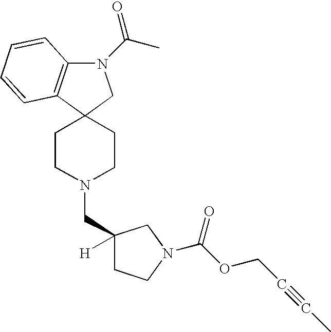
C1C(CN2CCC3(CC2)C2=C(N(C(C)=O)C3)C=CC=C2)([H])CN(C(OCC#CC)=O)C1
